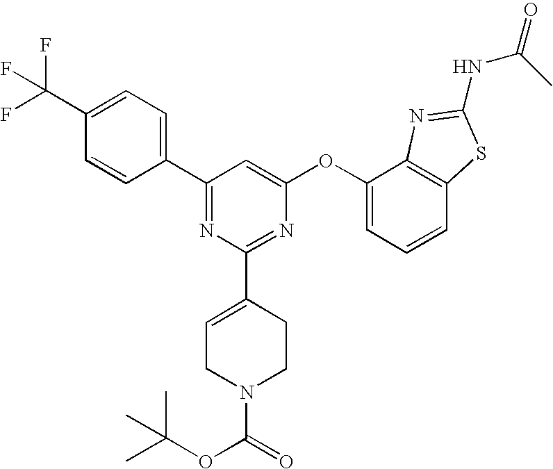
C1(C(F)(F)F)=CC=C(C2=NC(C3=CCN(C(=O)OC(C)(C)C)CC3)=NC(OC3=CC=CC4=C3N=C(NC(=O)C)S4)=C2)C=C1
